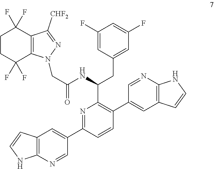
N1=C(C2=CC3=C(N=C2)NC=C3)C=CC(C2=CC3=C(N=C2)NC=C3)=C1C(NC(=O)CN1N=C([CHF2])C2=C1C(F)(F)CCC2(F)F)CC1=CC(F)=CC(F)=C1
